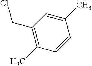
C1(CCl)=C(C)C=CC(C)=C1
